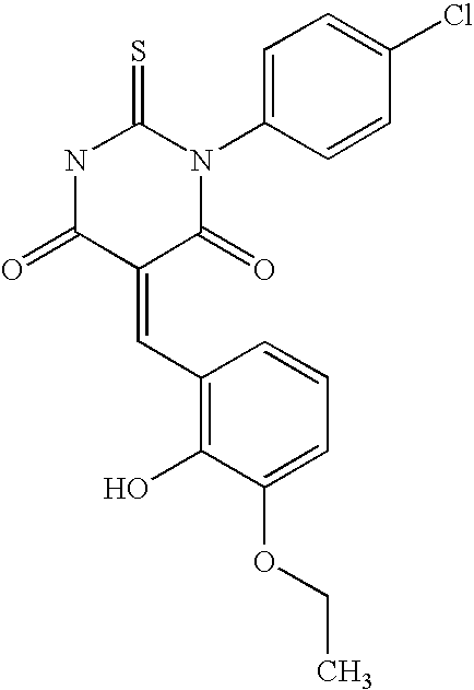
O=C1C(=CC2=C(O)C(OCC)=CC=C2)C(=O)N(C2=CC=C(Cl)C=C2)C(=S)N1
